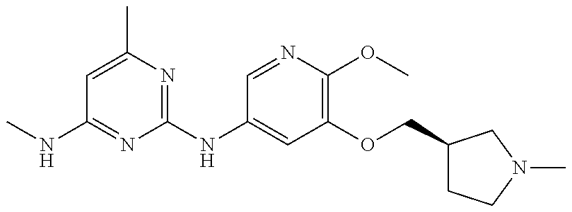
CNC1=NC(NC2=CC(OCC3CCN(C)C3)=C(OC)N=C2)=NC(C)=C1
